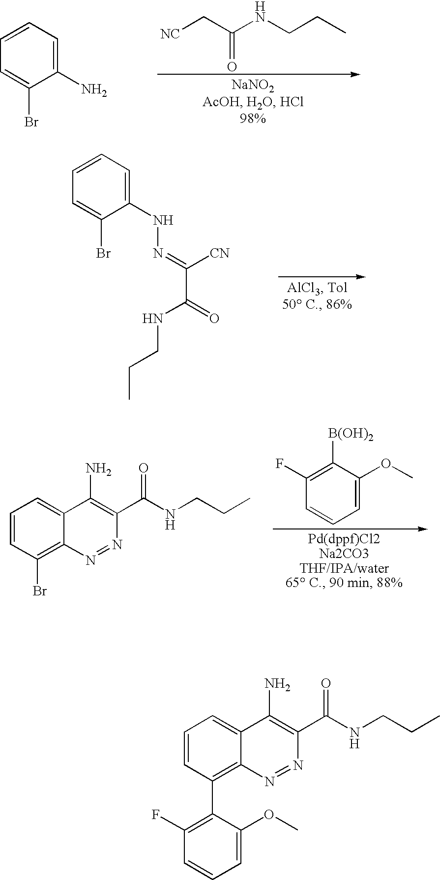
C1(N)=CC=CC=C1Br.[NC]CC(NCCC)=O.C1(NN=C(C(=O)NCCC)[CN])=CC=CC=C1Br.C1=C(OC)C([B(OH)2])=C(F)C=C1.C1=CC(Br)=C2C(=C1)C(N)=C(C(NCCC)=O)N=N2.C1=CC(C2=C(F)C=CC=C2OC)=C2C(=C1)C(N)=C(C(NCCC)=O)N=N2
